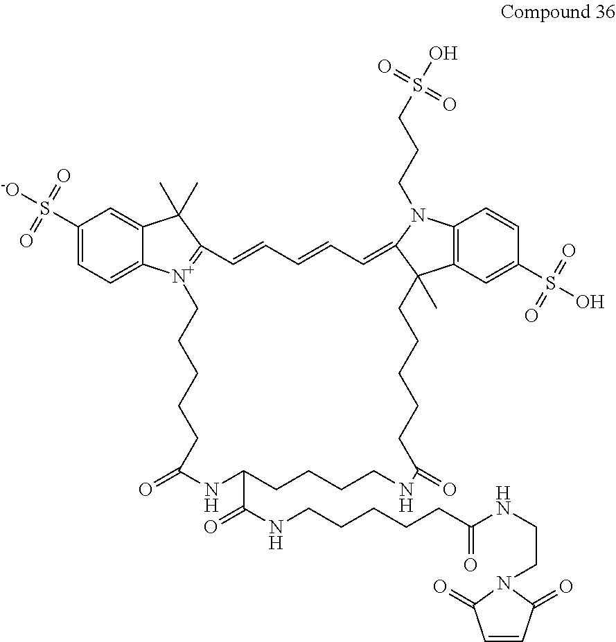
C1(S(=O)(=O)[-O])=CC=C2C(=C1)C(C)(C)C1=[N+]2CCCCCC(=O)NC(C(=O)NCCCCCC(NCCN2C(=O)C=CC2=O)=O)CCCCNC(=O)CCCCCC2(C)C3=C(N(CCCS(O)(=O)=O)C2=CC=CC=C1)C=CC(S(O)(=O)=O)=C3
